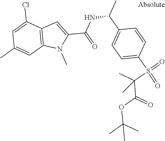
C12=C(C(Cl)=CC(C)=C1)C=C(C(NC(C)C1=CC=C(S(=O)(=O)C(C)(C(OC(C)(C)C)=O)C)C=C1)=O)N2C
